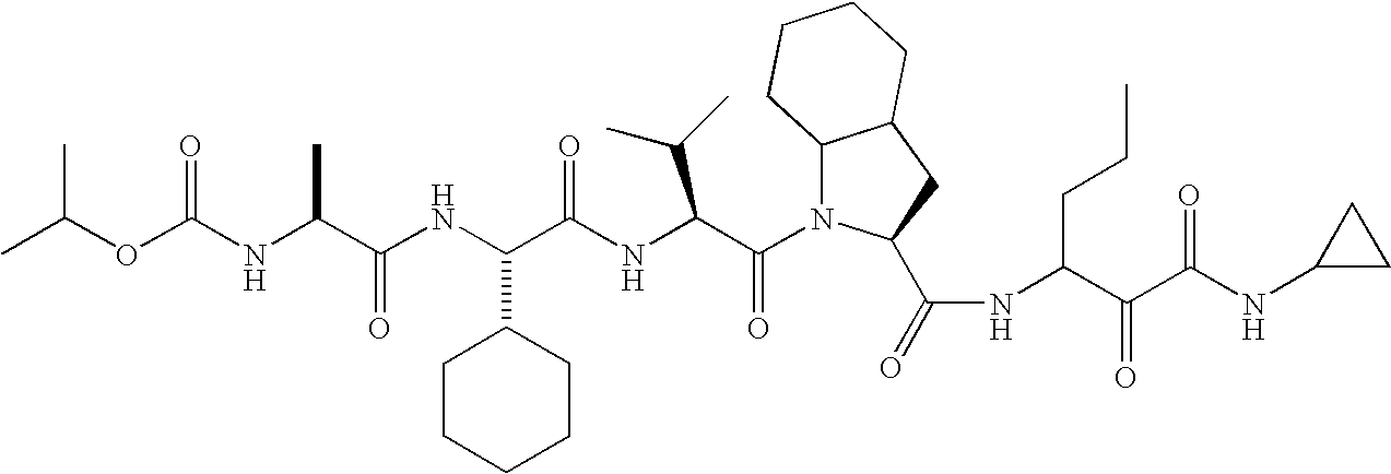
C(NC(C(NC(C(NC(C(N1C2C(CC1C(=O)NC(C(C(NC1CC1)=O)=O)CCC)CCCC2)=O)C(C)C)=O)C1CCCCC1)=O)C)(OC(C)C)=O
